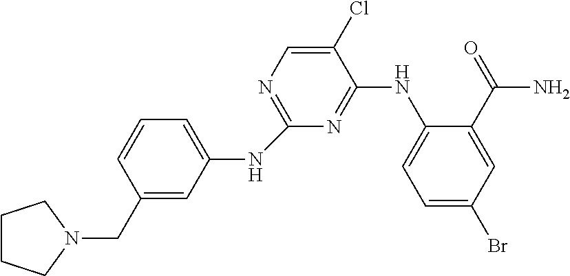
C1CCN(CC2=CC(NC3=NC=C(Cl)C(NC4=CC=C(Br)C=C4C(=O)N)=N3)=CC=C2)C1
